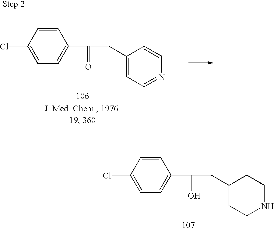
C1(Cl)=CC=C(C(CC2=CC=NC=C2)=O)C=C1.C1(Cl)=CC=C(C(CC2CCNCC2)O)C=C1
